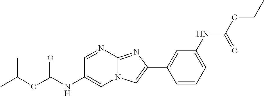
C1=NC2=NC(C3=CC(NC(OCC)=O)=CC=C3)=CN2C=C1NC(OC(C)C)=O
